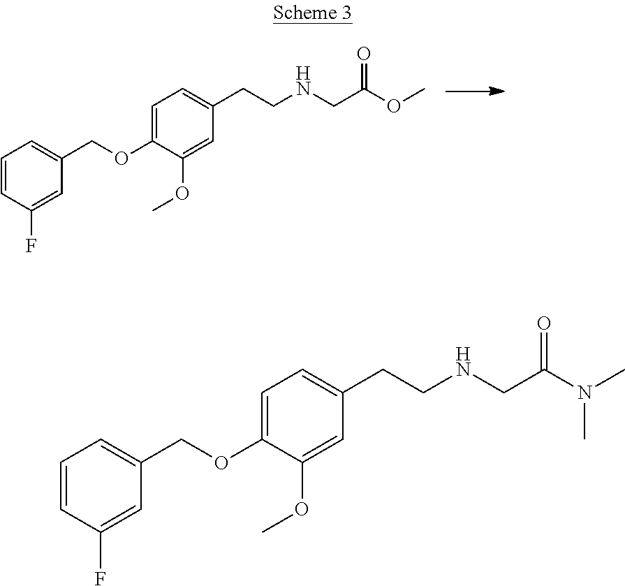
C1=C(OCC2=CC=CC(F)=C2)C(OC)=CC(CCNCC(OC)=O)=C1.C1=C(OCC2=CC=CC(F)=C2)C(OC)=CC(CCNCC(N(C)C)=O)=C1
